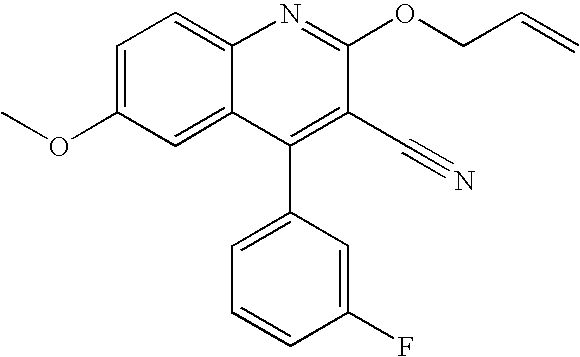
C1=C(OC)C=C2C(=C1)N=C(OCC=C)C(C#N)=C2C1=CC=CC(F)=C1
